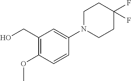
C1(CO)=C(OC)C=CC(N2CCC(F)(F)CC2)=C1
